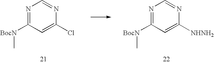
N1=C([BocN]C)C=C(Cl)N=C1.N1=C([BocN]C)C=C([NHNH2])N=C1
